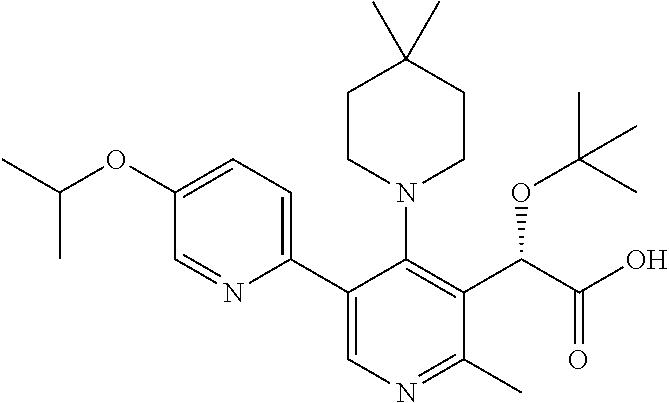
CC(OC1=CC=C(C2=CN=C(C)C(C(C(O)=O)OC(C)(C)C)=C2N2CCC(C)(C)CC2)N=C1)C
